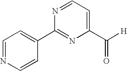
C1=NC=CC(C2=NC(C([H])=O)=CC=N2)=C1
